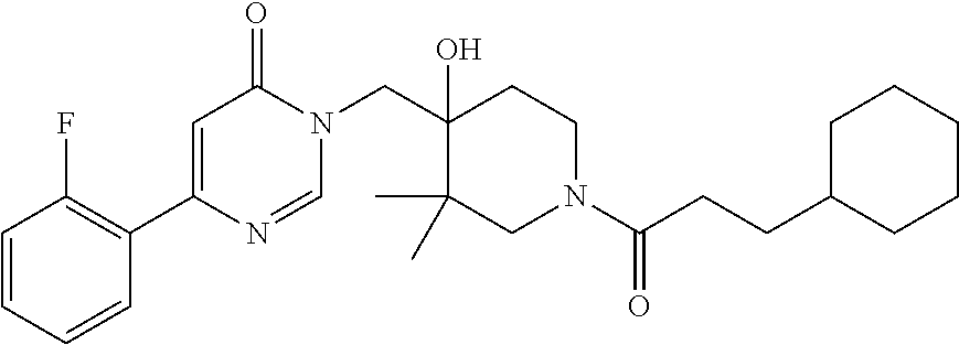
C1=NC(C2=C(F)C=CC=C2)=CC(=O)N1CC1(O)C(C)(C)CN(C(=O)CCC2CCCCC2)CC1
